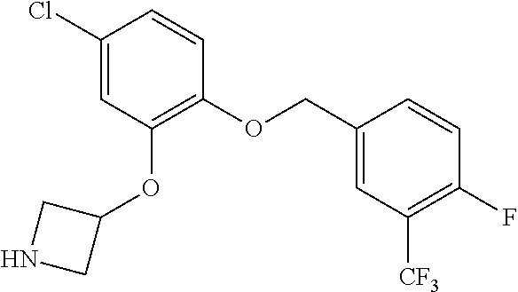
ClC1=CC(OC2CNC2)=C(OCC2=CC([CF3])=C(F)C=C2)C=C1
